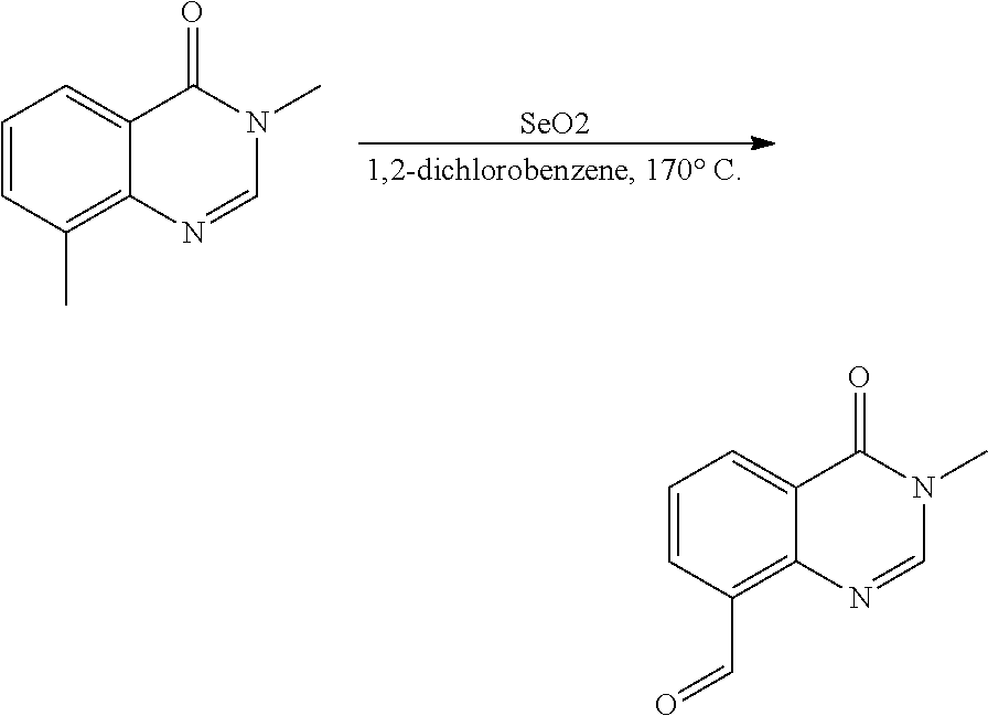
[SeO2].C1=CC(C)=C2N=CN(C)C(=O)C2=C1.C1=CC(C=O)=C2N=CN(C)C(=O)C2=C1
